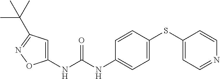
C1=C(NC(NC2=CC=C(SC3=CC=NC=C3)C=C2)=O)ON=C1C(C)(C)C
